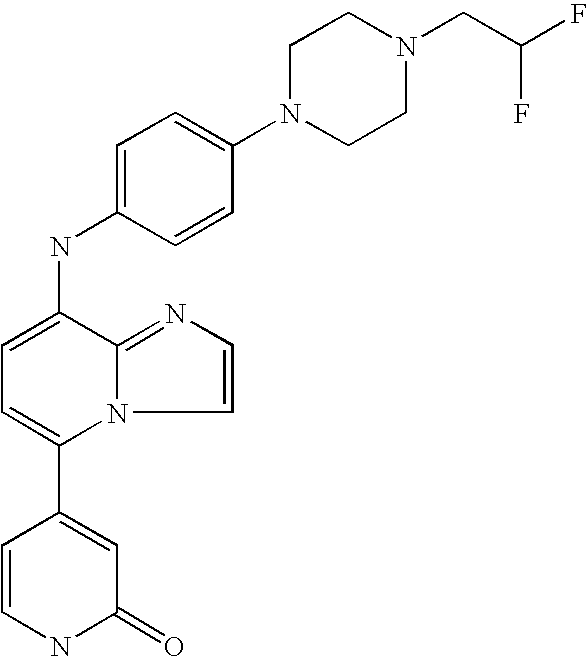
C1(C2=CC(=O)NC=C2)=CC=C(NC2=CC=C(N3CCN(CC(F)F)CC3)C=C2)C2=NC=CN12
